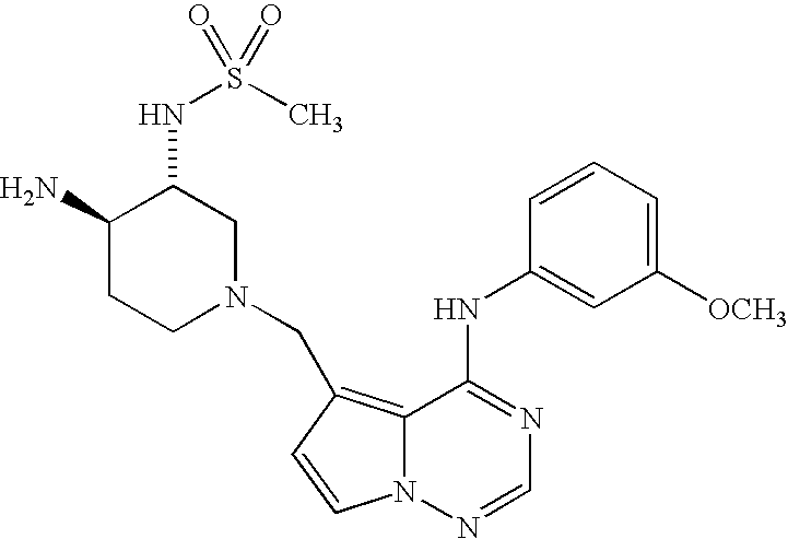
C1=NN2C(=C(CN3CC(NS(C)(=O)=O)C(N)CC3)C=C2)C(NC2=CC([OCH3])=CC=C2)=N1
